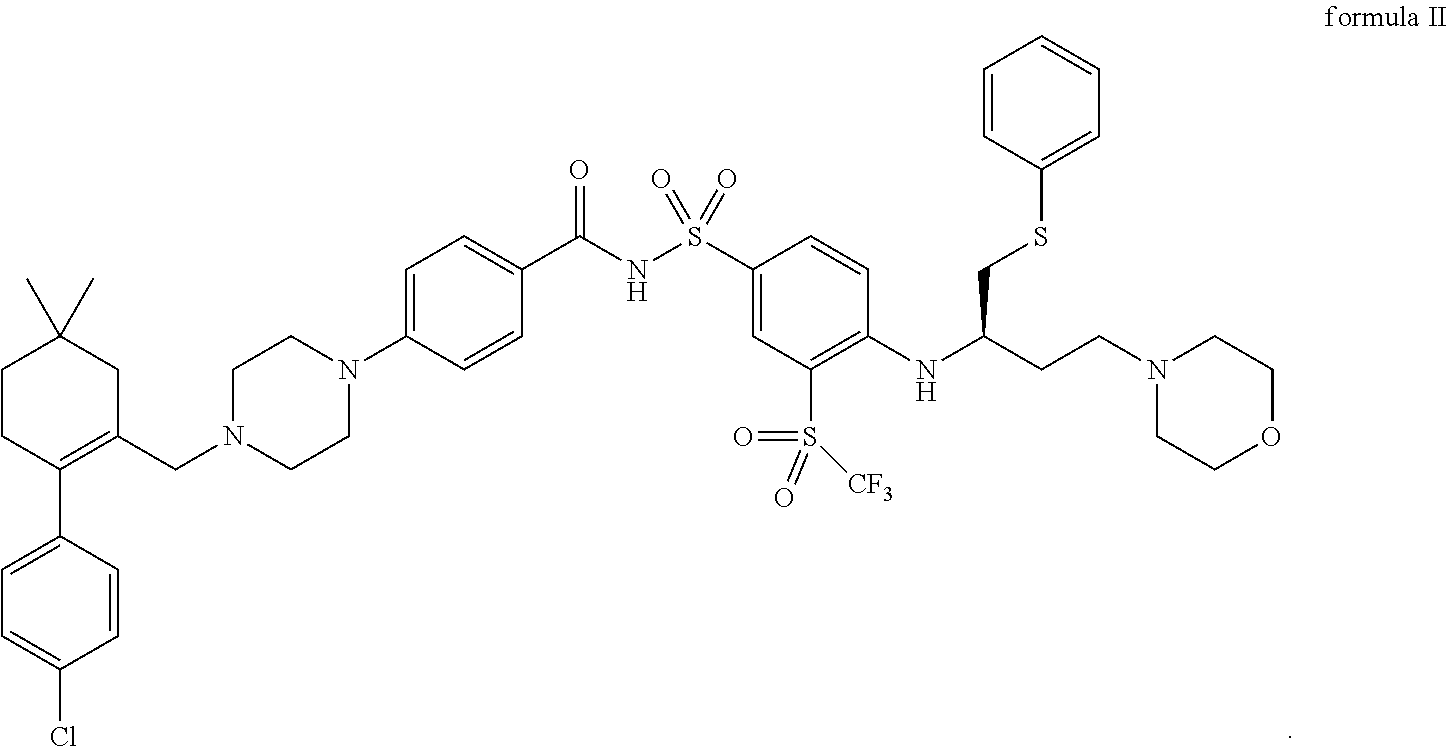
C1(CN2CCN(C3=CC=C(C(NS(C4=CC(S(=O)([CF3])=O)=C(NC(CCN5CCOCC5)CSC5=CC=CC=C5)C=C4)(=O)=O)=O)C=C3)CC2)=C(C2=CC=C(Cl)C=C2)CCC(C)(C)C1
